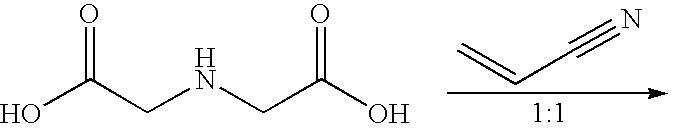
OC(CNCC(O)=O)=O.C=CC#N
